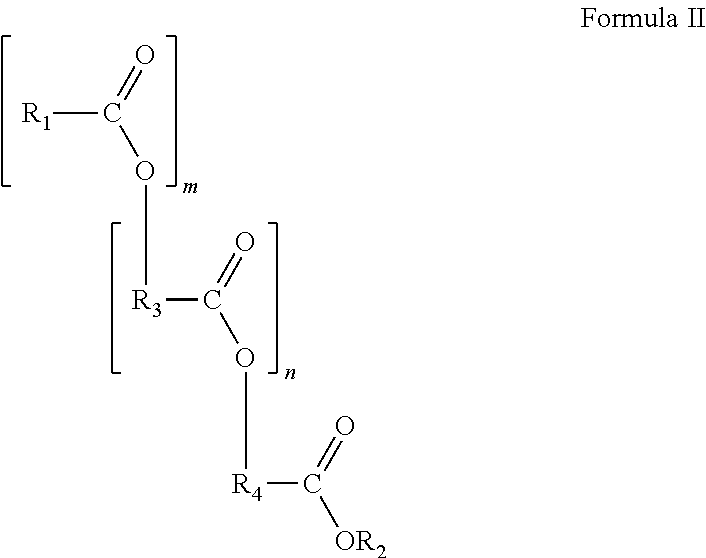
[R1]C(=O)O[R3]C(O[R4]C([OR2])=O)=O
